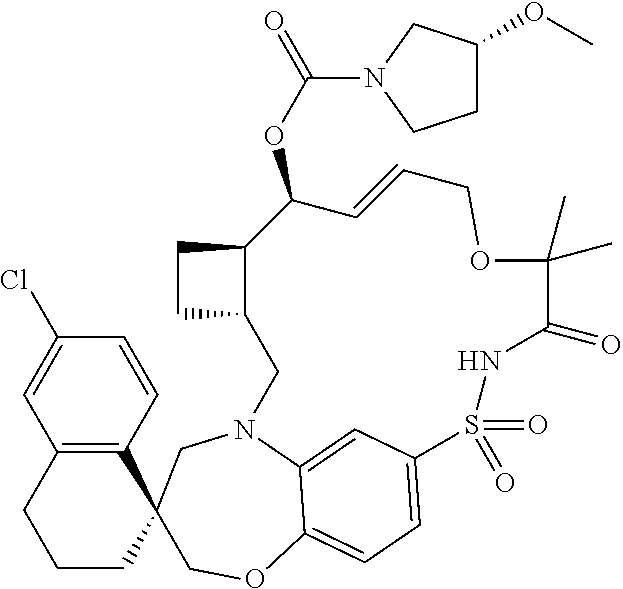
C1=CC(Cl)=CC2=C1C1(CCC2)COC2=CC=C3C=C2N(C1)CC1CCC1C(OC(N1CCC(OC)C1)=O)C=CCOC(C)(C)C(=O)NS3(=O)=O
